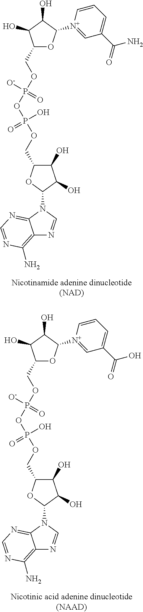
C1(COP([O-])(=O)OP(OCC2C(O)C(O)C(N3C4=NC=NC(N)=C4N=C3)O2)(=O)O)OC([N+]2=CC(C(N)=O)=CC=C2)C(O)C1O.C1(COP([O-])(=O)OP(OCC2C(O)C(O)C(N3C4=NC=NC(N)=C4N=C3)O2)(=O)O)OC([N+]2=CC(C(O)=O)=CC=C2)C(O)C1O
